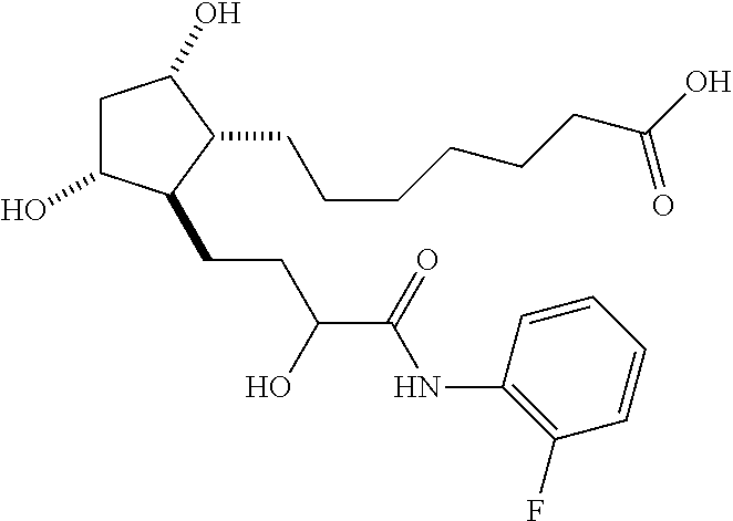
C1C(O)C(CCC(C(NC2=C(F)C=CC=C2)=O)O)C(CCCCCCC(O)=O)C1O
